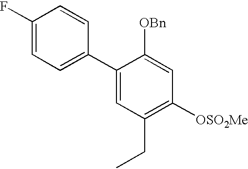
C1(F)=CC=C(C2=CC(CC)=C([OSO2Me])C=C2[OBn])C=C1
